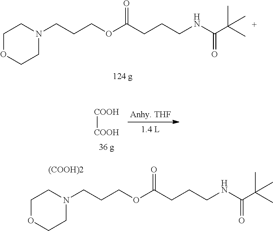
C(CCCNC(C(C)(C)C)=O)(OCCCN1CCOCC1)=O.[COOH][COOH].C(CCCNC(C(C)(C)C)=O)(OCCCN1CCOCC1)=O.[(COOH)2]
